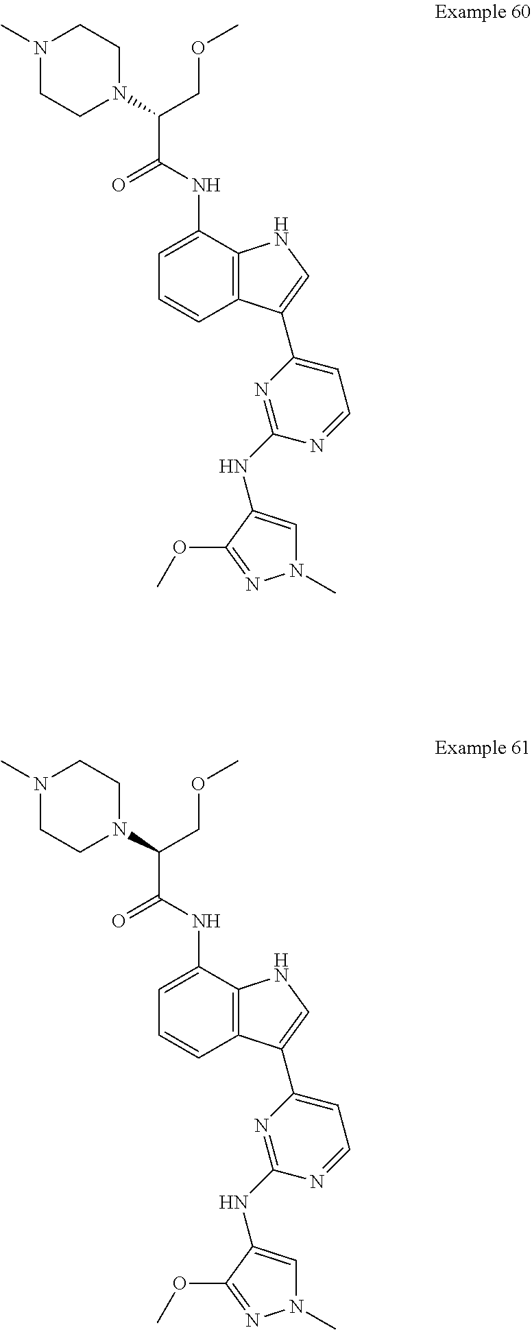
C12=C(C(NC(C(N3CCN(C)CC3)COC)=O)=CC=C1)NC=C2C1=CC=NC(NC2=CN(C)N=C2OC)=N1.C12=C(C(NC(C(N3CCN(C)CC3)COC)=O)=CC=C1)NC=C2C1=CC=NC(NC2=CN(C)N=C2OC)=N1
